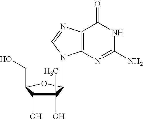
C1(O)(C)C(O)C(CO)OC1N1C2=C(C(=O)NC(N)=N2)N=C1
